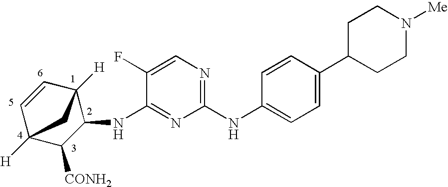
C1(NC2=CC=C(C3CCN([Me])CC3)C=C2)=NC=C(F)C(NC2C3([H])C=CC([H])(C2[CONH2])C3)=N1
